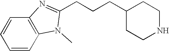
C1(CCCC2=NC3=C(C=CC=C3)N2C)CCNCC1
